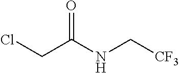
ClCC(NC[CF3])=O
